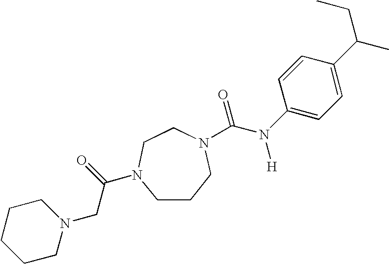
C1CCN(C(=O)N(C2=CC=C(C(C)CC)C=C2)[H])CCN1C(=O)CN1CCCCC1
